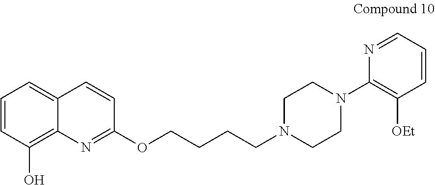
C1=CC(O)=C2C(=C1)C=CC(OCCCCN1CCN(C3=C([OEt])C=CC=N3)CC1)=N2
